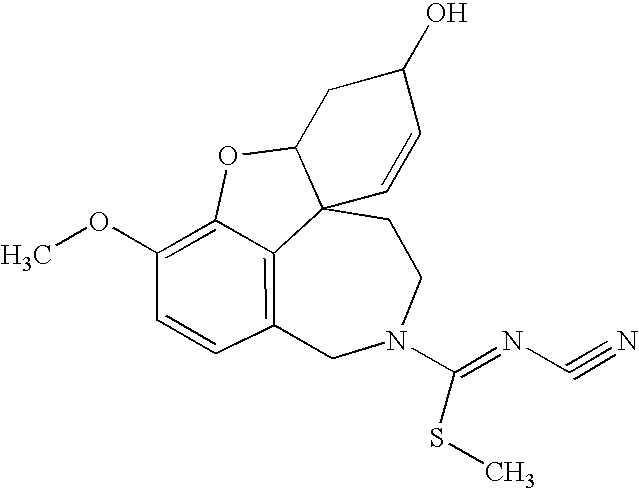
C12=C3C=CC(OC)=C1OC1CC(O)C=CC21CCN(C(=NC#N)SC)C3
